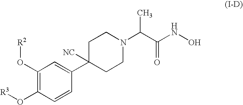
C1(O[R2])=C(O[R3])C=CC(C2([NC])CCN(C(C(NO)=O)C)CC2)=C1
